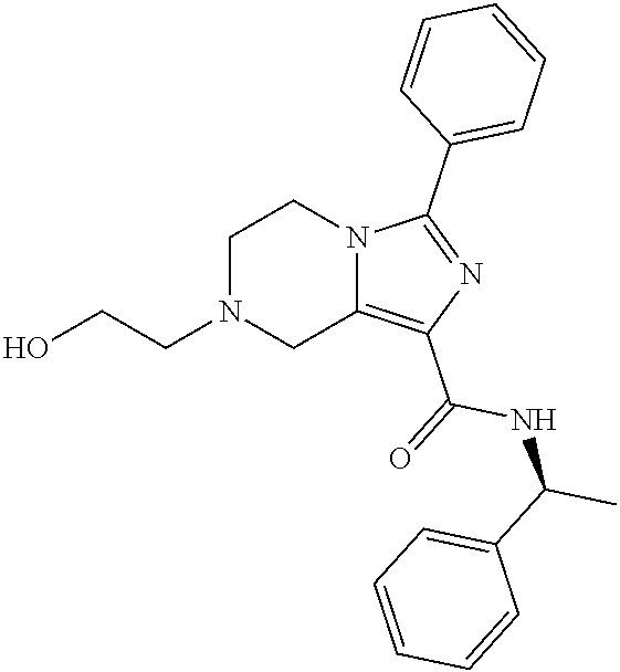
C1N(CCO)CC2=C(C(=O)NC(C)C3=CC=CC=C3)N=C(C3=CC=CC=C3)N2C1
